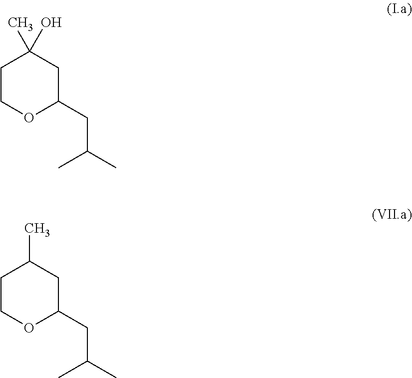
C1COC(CC(C)C)CC1(C)O.C1COC(CC(C)C)CC1C
